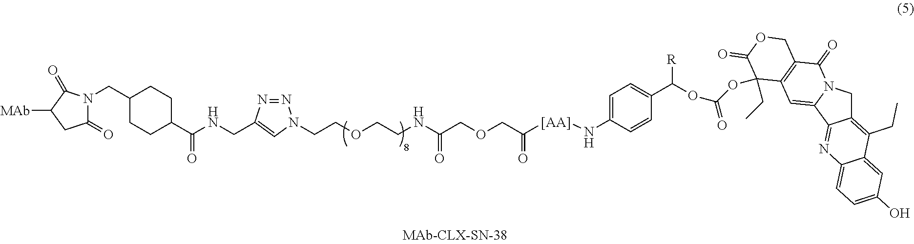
C1(=O)N(CC2CCC(C(NCC3=CN(CCOCCNC(COCC([[AA]]NC4=CC=C(C(OC(=O)OC5(CC)C6=C(C(=O)N7CC8=C(CC)C9=CC(O)=CC=C9N=C8C7=C6)COC5=O)[R])C=C4)=O)=O)N=N3)=O)CC2)C(=O)C([MAb])C1
